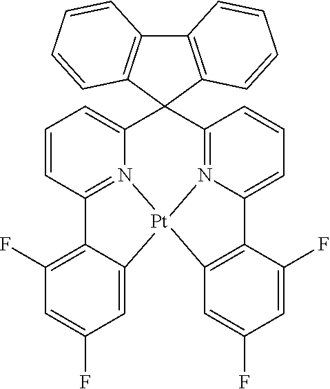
C1=C2C(=C(F)C=C1F)C1=N3C(=CC=C1)C1(C4=N5C(=CC=C4)C4=C(C=C(F)C=C4F)[Pt]235)C2=C(C3=C1C=CC=C3)C=CC=C2
